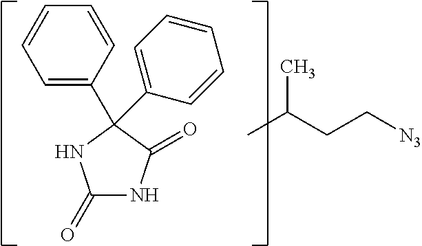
C1(=O)NC(=O)C(C2=CC=CC=C2)(C2=CC=CC=C2)N1.CC(CC[N3])C
